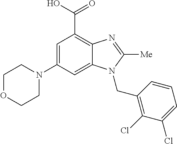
C1OCCN(C2=CC(C(=O)O)=C3C(=C2)N(CC2=C(Cl)C(Cl)=CC=C2)C([Me])=N3)C1
